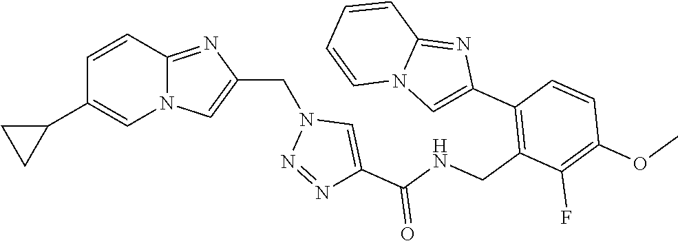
N12C(=NC(CN3N=NC(C(NCC4=C(C5=CN6C(=N5)C=CC=C6)C=CC(OC)=C4F)=O)=C3)=C1)C=CC(C1CC1)=C2
